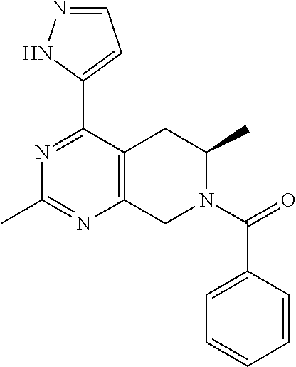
C1(C2=CC=NN2)=NC(C)=NC2=C1CC(C)N(C(C1=CC=CC=C1)=O)C2
